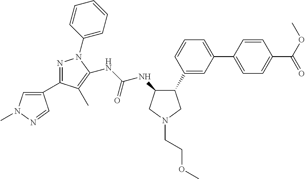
C1(C2=NN(C3=CC=CC=C3)C(NC(=O)NC3C(C4=CC(C5=CC=C(C(=O)OC)C=C5)=CC=C4)CN(CCOC)C3)=C2C)=CN(C)N=C1
